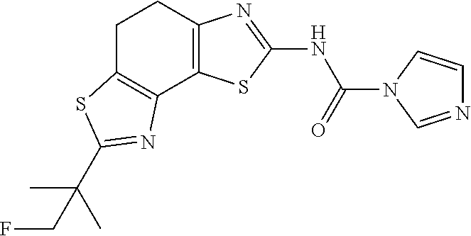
C1C2=C(C3=C(C1)N=C(NC(N1C=NC=C1)=O)S3)N=C(C(C)(C)CF)S2
